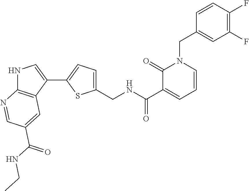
C(NC(C1=CC=CN(CC2=CC(F)=C(F)C=C2)C1=O)=O)C1=CC=C(C2=CNC3=C2C=C(C(NCC)=O)C=N3)S1
